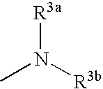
[R3a]N([R3b])C
